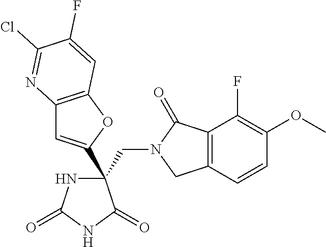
C(C1(C2=CC3=C(O2)C=C(F)C(Cl)=N3)NC(=O)NC1=O)N1CC2=C(C1=O)C(F)=C(OC)C=C2
